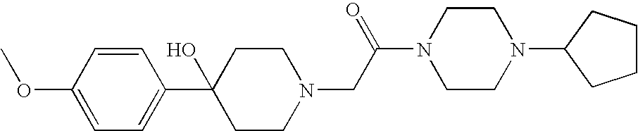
C1=CC(OC)=CC=C1C1(O)CCN(CC(N2CCN(C3CCCC3)CC2)=O)CC1
